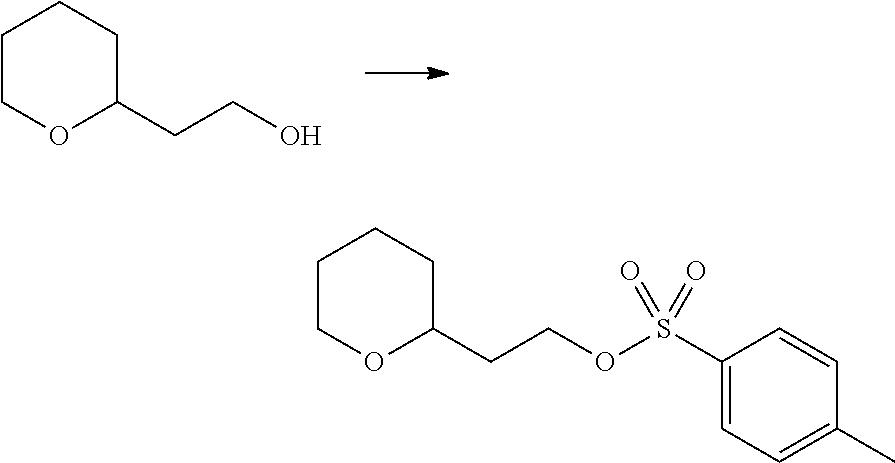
C1(CCO)CCCCO1.C1(CCOS(C2=CC=C(C)C=C2)(=O)=O)CCCCO1
